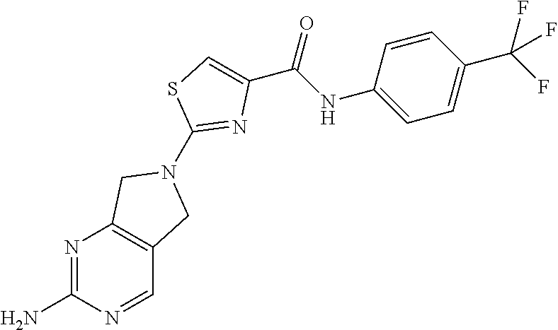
N1=C(N)N=CC2=C1CN(C1=NC(C(NC3=CC=C(C(F)(F)F)C=C3)=O)=CS1)C2
